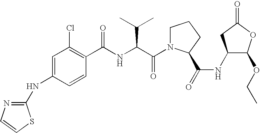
C1=CC(NC2=NC=CS2)=CC(Cl)=C1C(NC(C(N1CCCC1C(=O)NC1C(OCC)OC(=O)C1)=O)C(C)C)=O
